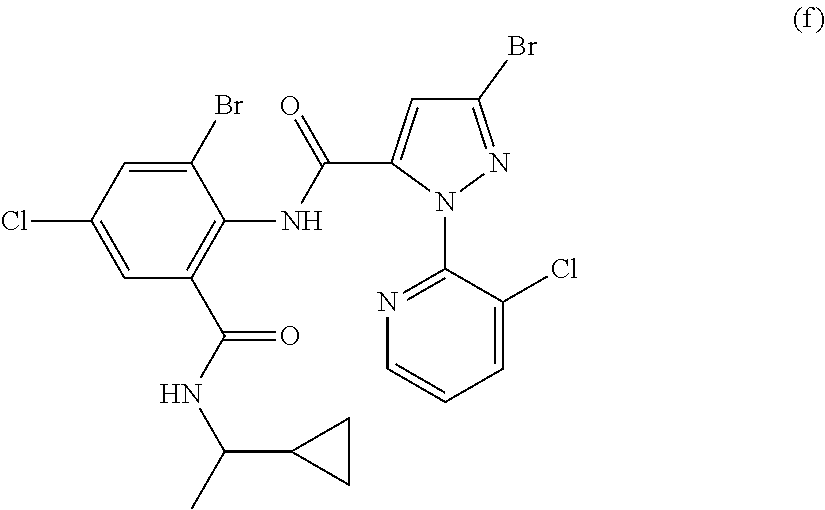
C1=C(Cl)C=C(Br)C(NC(C2=CC(Br)=NN2C2=NC=CC=C2Cl)=O)=C1C(NC(C)C1CC1)=O
